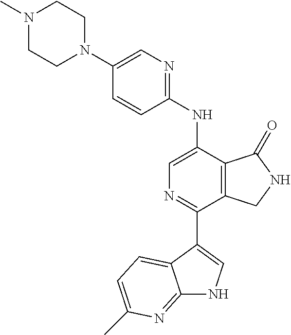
N1(C)CCN(C2=CN=C(NC3=CN=C(C4=CNC5=NC(C)=CC=C54)C4=C3C(=O)NC4)C=C2)CC1
